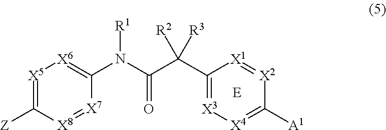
C1(C(C(N([R1])C2=[X6][X5]=C([Z])[X8]=[X7]2)=O)([R3])[R2])=[X3][X4]=C([A1])[X2]=[X1]1
